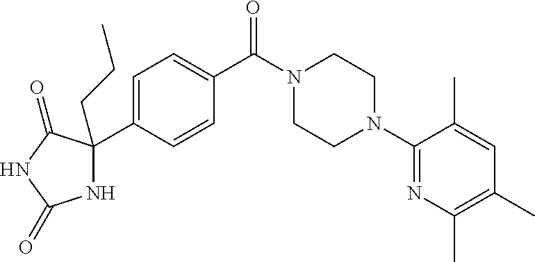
C1=C(C2(CCC)NC(=O)NC2=O)C=CC(C(N2CCN(C3=NC(C)=C(C)C=C3C)CC2)=O)=C1
